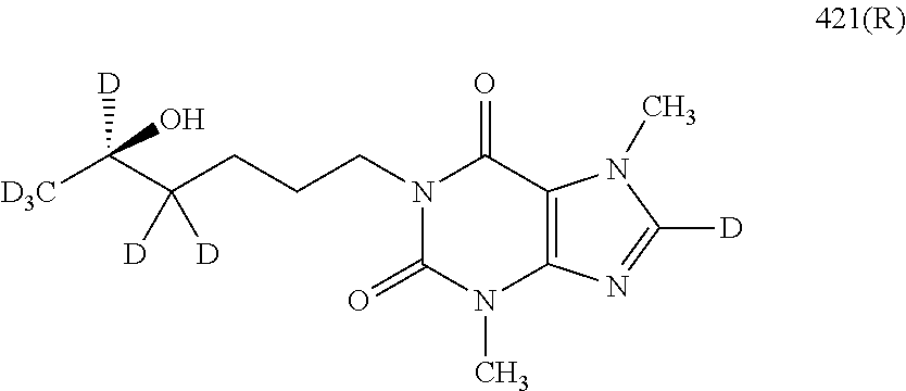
N1(CCCC(C([D3C])([D])O)([D])[D])C(=O)N(C)C2=C(C1=O)N(C)C([D])=N2
